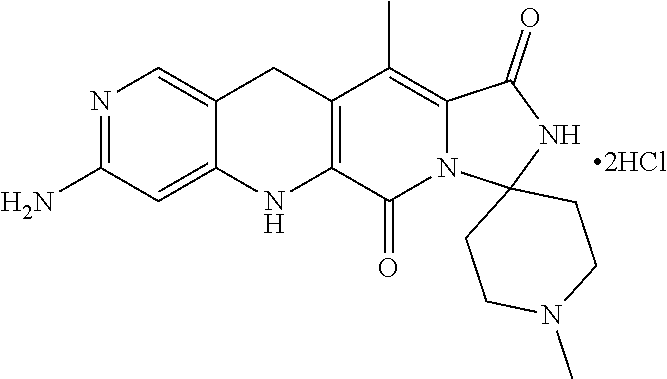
N1=C(N)C=C2C(=C1)CC1=C(N2)C(=O)N2C(=C1C)C(=O)NC21CCN(C)CC1.[2HCl]
